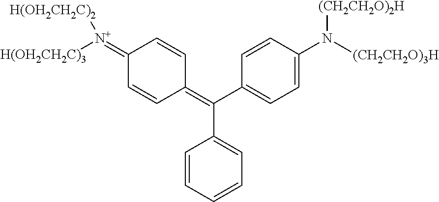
C1(=C(C2=CC=C(N([(CH2CH2O)3H])[(CH2CH2O)2H])C=C2)C2=CC=CC=C2)C=CC(=[N+]([H(OH2CH2C)3])[H(OH2CH2C)2])C=C1
